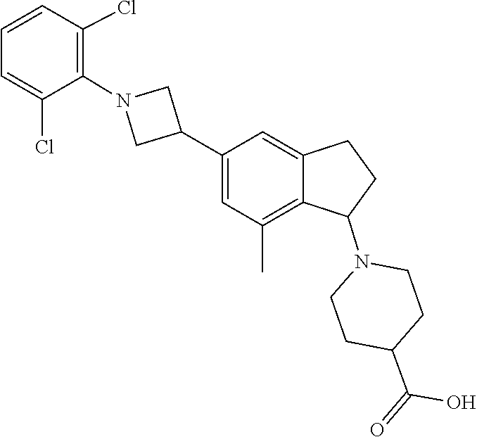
C1(C(=O)O)CCN(C2C3=C(C)C=C(C4CN(C5=C(Cl)C=CC=C5Cl)C4)C=C3CC2)CC1
